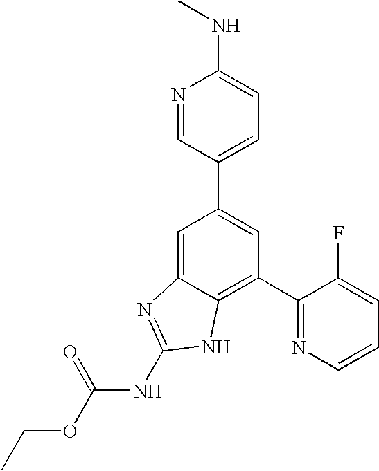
N1=CC(C2=CC(C3=NC=CC=C3F)=C3C(=C2)N=C(NC(OCC)=O)N3)=CC=C1NC
